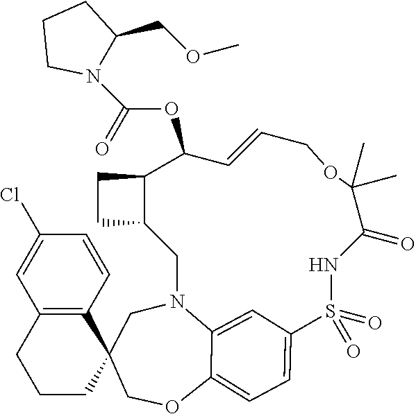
C1C2(COC3=CC=C4C=C3N1CC1C(C(OC(N3C(COC)CCC3)=O)C=CCOC(C)(C)C(=O)NS4(=O)=O)CC1)CCCC1=C2C=CC(Cl)=C1
